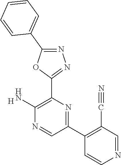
[H].C1(N)=C(C2=NN=C(C3=CC=CC=C3)O2)N=C(C2=C(C#N)C=NC=C2)C=N1
